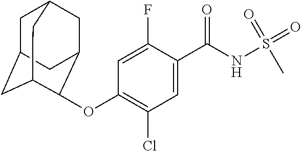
C1=C(F)C(C(NS(=O)(=O)C)=O)=CC(Cl)=C1OC1C2CC3CC(CC1C3)C2
